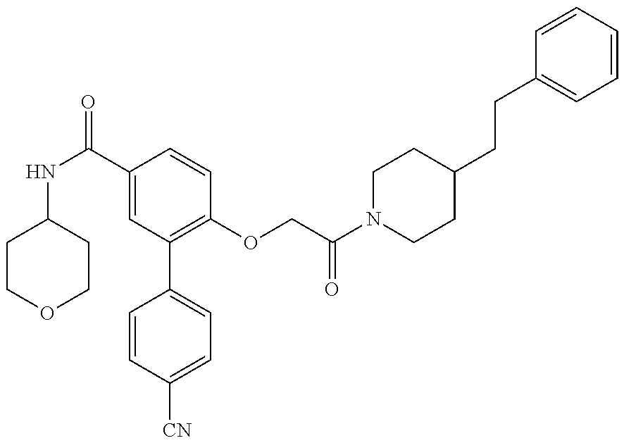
C1=CC([CN])=CC=C1C1=C(OCC(N2CCC(CCC3=CC=CC=C3)CC2)=O)C=CC(C(NC2CCOCC2)=O)=C1
